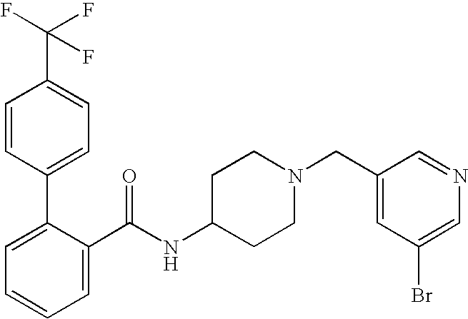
C1=CC(C2=CC=CC=C2C(NC2CCN(CC3=CC(Br)=CN=C3)CC2)=O)=CC=C1C(F)(F)F
